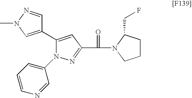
N1=C(C(=O)N2CCCC2CF)C=C(C2=CN(C)N=C2)N1C1=CC=CN=C1
